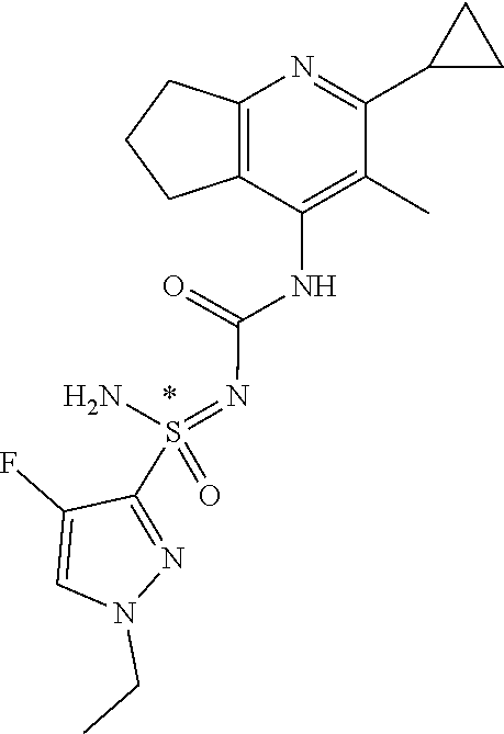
C1(NC(=O)N=S(C2=NN(CC)C=C2F)(=O)N)=C(C)C(C2CC2)=NC2=C1CCC2
